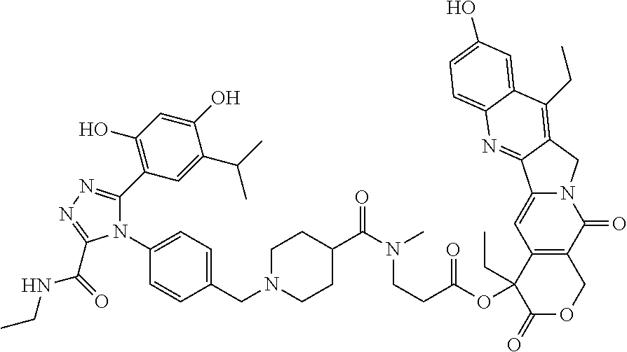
C1=C(N2C(C3=C(O)C=C(O)C(C(C)C)=C3)=NN=C2C(=O)NCC)C=CC(CN2CCC(C(N(CCC(=O)OC3(CC)C4=C(COC3=O)C(=O)N3C(=C4)C4=NC5=CC=C(O)C=C5C(CC)=C4C3)C)=O)CC2)=C1
